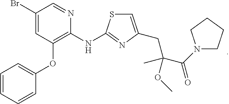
C1(Br)=CC(OC2=CC=CC=C2)=C(NC2=NC(CC(C(N3CCCC3)=O)(OC)C)=CS2)N=C1
